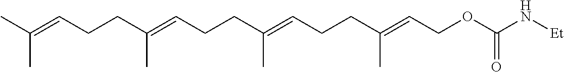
CC(=CCCC(=CCCC(=CCCC(=CCOC(N[Et])=O)C)C)C)C
